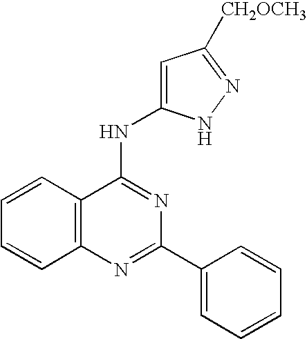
C12=C(N=C(C3=CC=CC=C3)N=C1NC1=CC([CH2OCH3])=NN1)C=CC=C2
